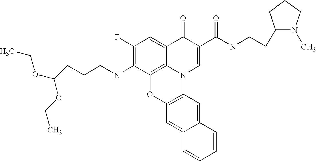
C1(F)=C(NCCCC(OCC)OCC)C2=C3C(=C1)C(=O)C(C(=O)NCCC1N(C)CCC1)=CN3C1=C(O2)C=C2C(=C1)C=CC=C2
